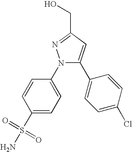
C1=CC(N2C(C3=CC=C(Cl)C=C3)=CC(CO)=N2)=CC=C1S(=O)(=O)N
